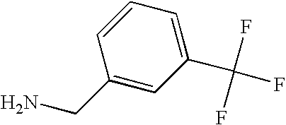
C1(CN)=CC(C(F)(F)F)=CC=C1
